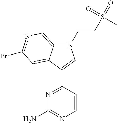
N1(CCS(=O)(=O)C)C2=CN=C(Br)C=C2C(C2=NC(N)=NC=C2)=C1
